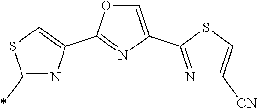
C1=C(C2=NC([CN])=CS2)N=C(C2=CSC(*)=N2)O1
